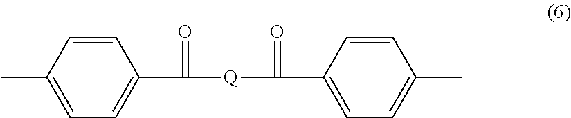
C1=C(C)C=CC(C(=O)[Q]C(=O)C2=CC=C(C)C=C2)=C1
